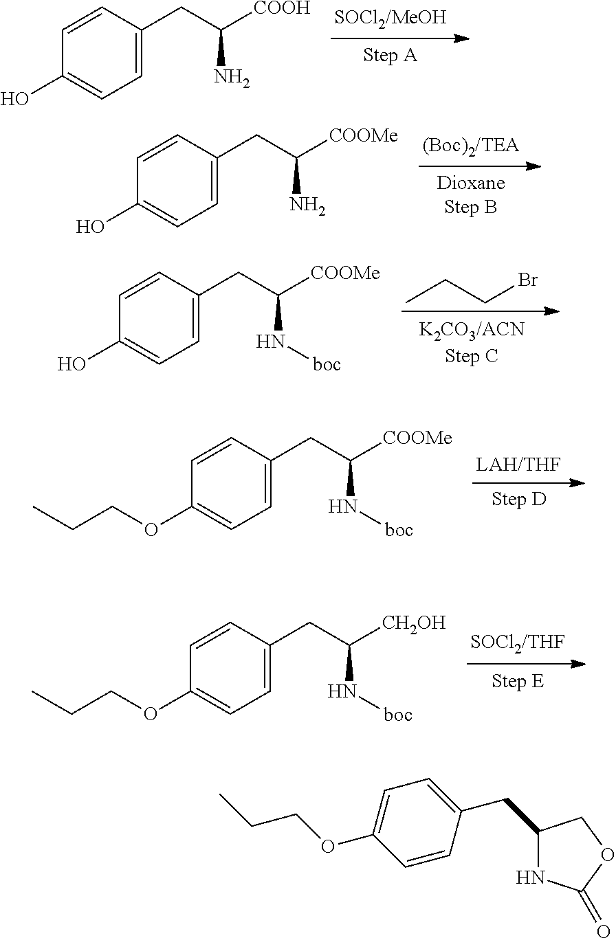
C1=C(CC(N)[COOH])C=CC(O)=C1.C1=C(CC(N)[COOMe])C=CC(O)=C1.C1=C(CC(N[boc])[COOMe])C=CC(O)=C1.C(CBr)C.C1=C(CC(N[boc])[COOMe])C=CC(OCCC)=C1.C1=C(CC(N[boc])[CH2OH])C=CC(OCCC)=C1.C1=CC(CC2NC(=O)OC2)=CC=C1OCCC
